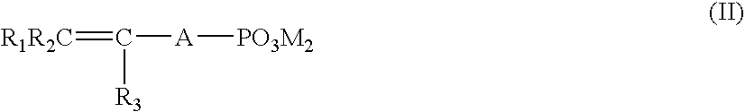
[R1R2C]=C([A][PO3M2])[R3]
